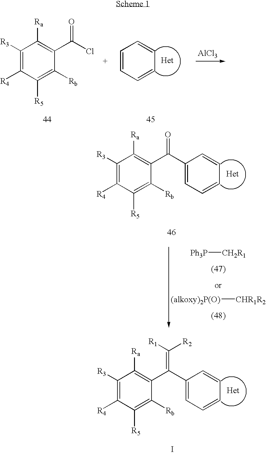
C1([R3])=C([R4])C([R5])=C([Rb])C(C(Cl)=O)=C1[Ra].C1=CC=CC=C1.[Het].[AlCl3].C1([R3])=C([R4])C([R5])=C([Rb])C(C(=C([R1])[R2])C2=CC=CC=C2)=C1[Ra].[Het].I.[Ph3P][CH2R1].[(alkoxy)2P(O)][CHR1R2].C1([R3])=C([R4])C([R5])=C([Rb])C(C(=O)C2=CC=CC=C2)=C1[Ra].[Het]
